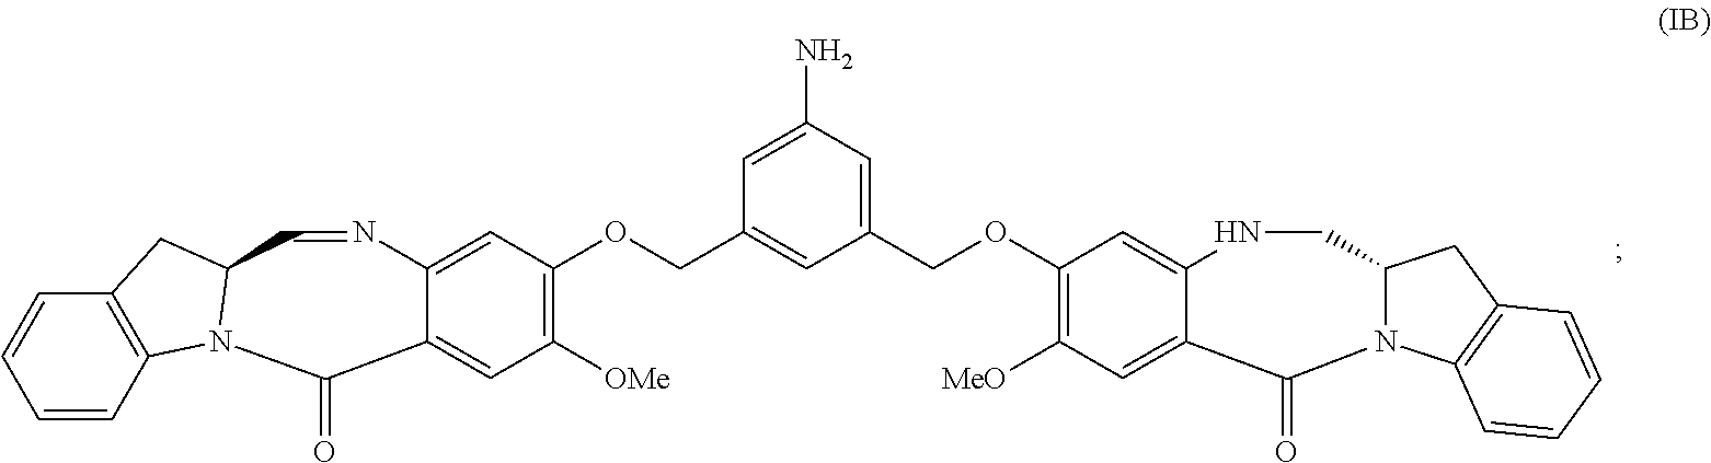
C1(OCC2=CC(N)=CC(COC3=C([OMe])C=C4C(=C3)N=CC3N(C4=O)C4=C(C=CC=C4)C3)=C2)=C([MeO])C=C2C(=C1)NCC1N(C3=C(C1)C=CC=C3)C2=O
